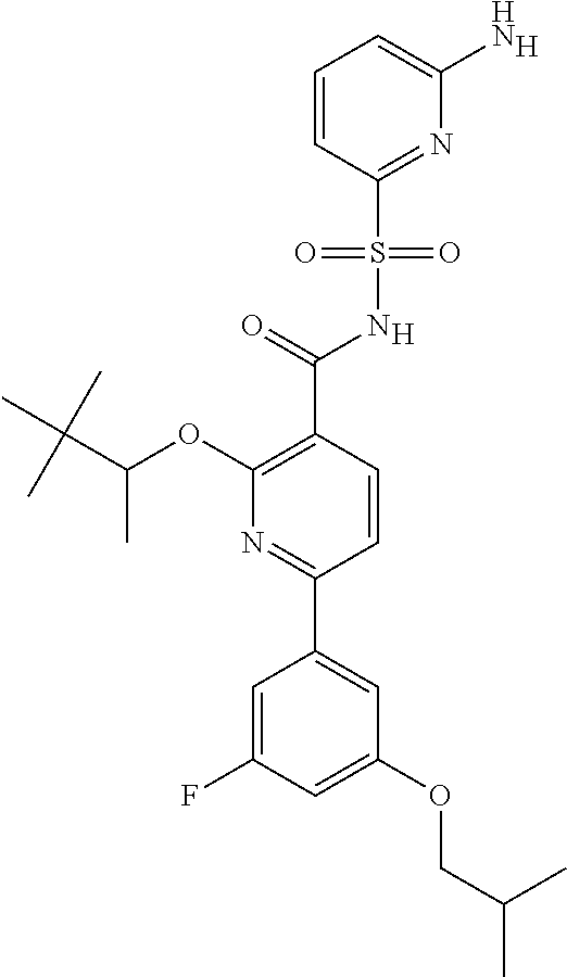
[H].C1(C(=O)NS(C2=NC(N)=CC=C2)(=O)=O)=C(OC(C(C)(C)C)C)N=C(C2=CC(OCC(C)C)=CC(F)=C2)C=C1.[H]
